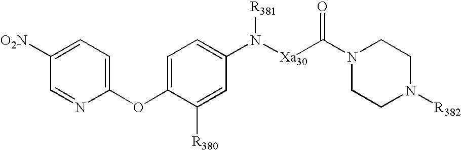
C1(N([Xa30]C(=O)N2CCN([R382])CC2)[R381])=CC=C(OC2=CC=C([NO2])C=N2)C([R380])=C1
